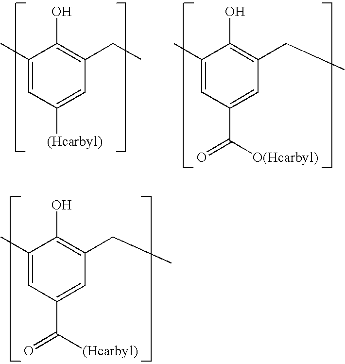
C1(C)=CC([(Hcarbyl)])=CC(CC)=C1O.C1(C)=CC(C([O(Hcarbyl)])=O)=CC(CC)=C1O.C1(C)=CC(C([(Hcarbyl)])=O)=CC(CC)=C1O
